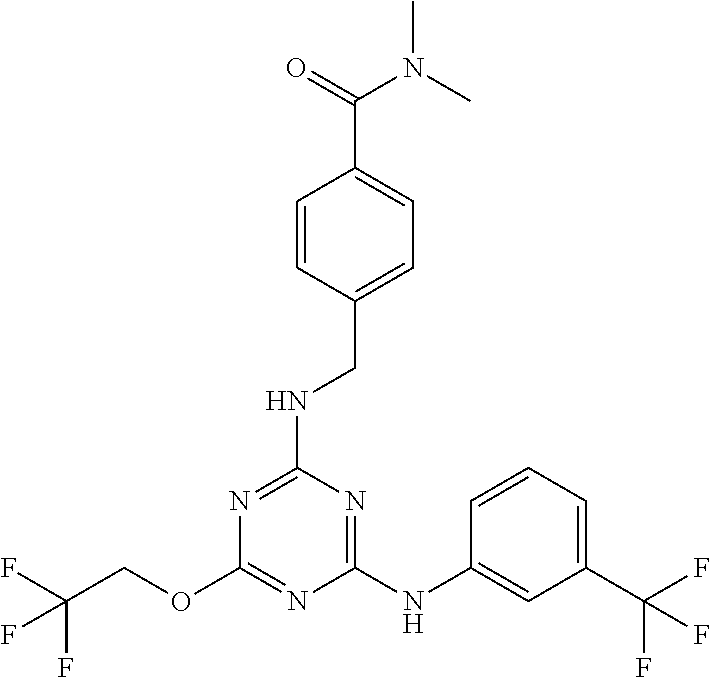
FC(F)(COC1=NC(NC2=CC(C(F)(F)F)=CC=C2)=NC(NCC2=CC=C(C(N(C)C)=O)C=C2)=N1)F
